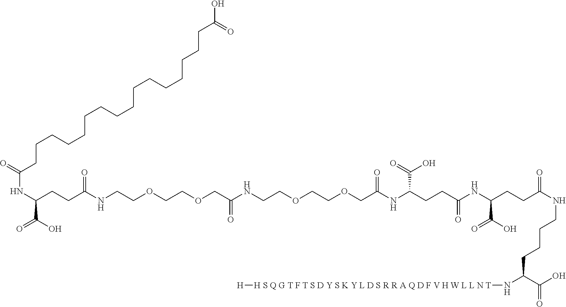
OC(=O)CCCCCCCCCCCCCCCCC(NC(CCC(NCCOCCOCC(NCCOCCOCC(NC(CCC(NC(CCC(NCCCCC(C(=O)O)N[H S Q G T F T S D Y S K Y L D S R R A Q D F V H W L L N T][H])=O)C(O)=O)=O)C(=O)O)=O)=O)=O)C(O)=O)=O
